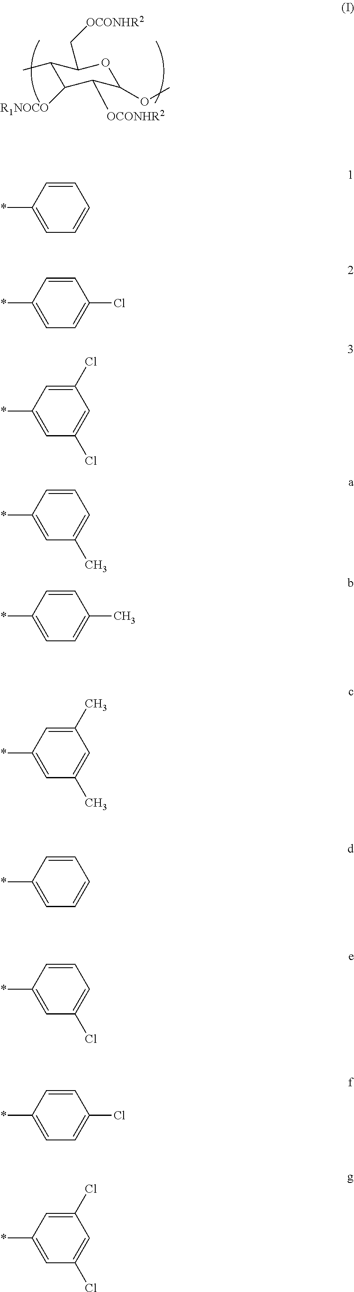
C1(C)C([R1NOCO])C([OCONHR2])C(OC)OC1C[OCONHR2].C1=C(*)C=CC=C1.C1=C(*)C=CC(Cl)=C1.C1=C(*)C=C(Cl)C=C1Cl.C1=C(*)C=CC=C1C.C1=C(*)C=CC(C)=C1.C1=C(*)C=C(C)C=C1C.C1=C(*)C=CC=C1.C1=C(*)C=CC=C1Cl.C1=C(*)C=CC(Cl)=C1.C1=C(*)C=C(Cl)C=C1Cl
